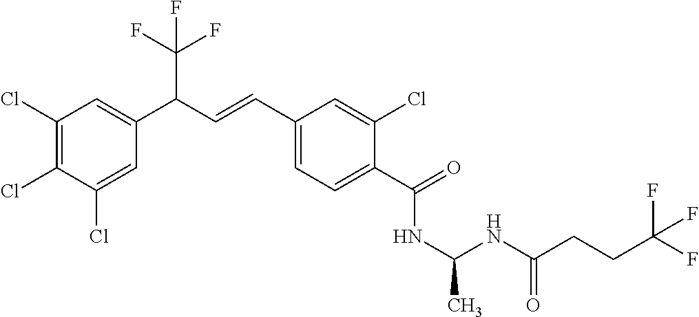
C1(Cl)=C(Cl)C(Cl)=CC(C(C=CC2=CC=C(C(=O)NC(NC(CCC(F)(F)F)=O)C)C(Cl)=C2)C(F)(F)F)=C1
